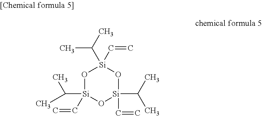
O1[Si](C(C)C)(C=C)O[Si](C(C)C)(C=C)O[Si]1(C(C)C)C=C
